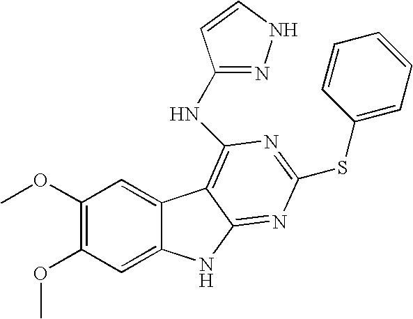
C1(OC)=C(OC)C=C2C(=C1)C1=C(NC3=NNC=C3)N=C(SC3=CC=CC=C3)N=C1N2
